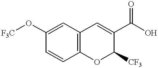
C1=CC2=C(C=C1O[F3C])C=C(C(O)=O)C([CF3])O2
